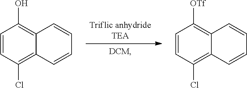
C12=C(Cl)C=CC(O)=C1C=CC=C2.C12=C(Cl)C=CC([OTf])=C1C=CC=C2
